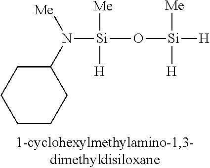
N([Si](O[Si]([H])([Me])[H])([Me])[H])([Me])C1CCCCC1
